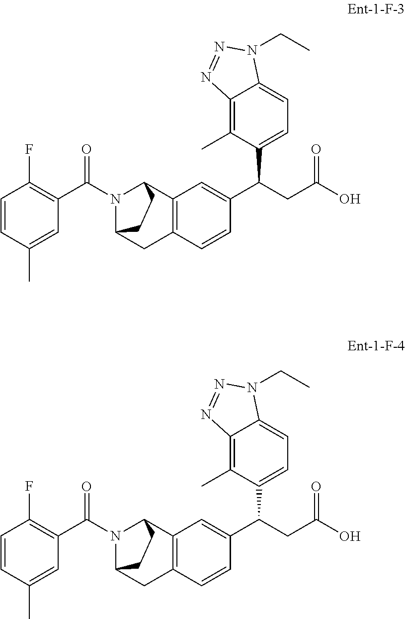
C1=CC(C)=CC(C(N2C3CC4=C(C2CC3)C=C(C(CC(O)=O)C2=CC=C3C(=C2C)N=NN3CC)C=C4)=O)=C1F.C1=CC(C)=CC(C(N2C3CC4=C(C2CC3)C=C(C(CC(O)=O)C2=CC=C3C(=C2C)N=NN3CC)C=C4)=O)=C1F
